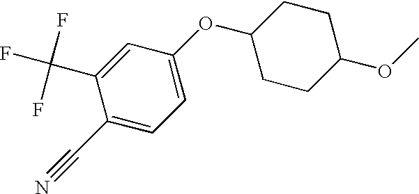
C1=C(C(F)(F)F)C(C#N)=CC=C1OC1CCC(OC)CC1
